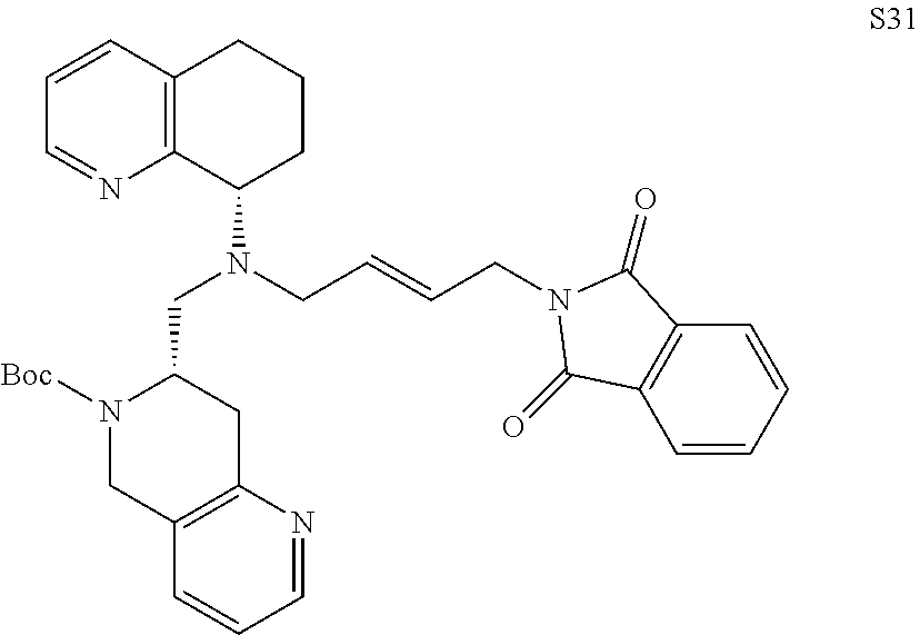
C1=CC2=C(N=C1)C(N(CC1N([Boc])CC3=C(C1)N=CC=C3)CC=CCN1C(=O)C3=C(C=CC=C3)C1=O)CCC2
